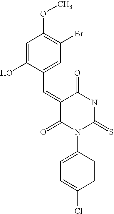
C1=C(O)C(C=C2C(=O)N(C3=CC=C(Cl)C=C3)C(=S)NC2=O)=CC(Br)=C1OC
